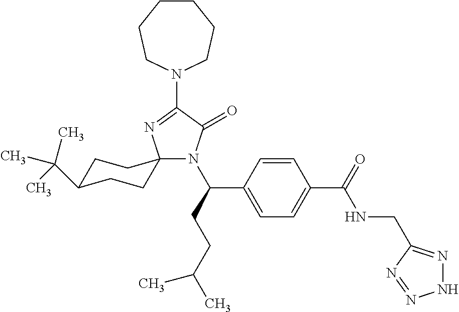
C1C(C(C)(C)C)CCC2(C1)N(C(C1=CC=C(C(NCC3=NNN=N3)=O)C=C1)CCC(C)C)C(=O)C(N1CCCCCC1)=N2
